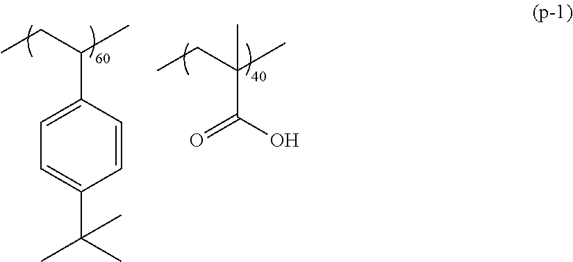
C1=CC(C(CC)C)=CC=C1C(C)(C)C.C(C(CC)(C)C)(O)=O
